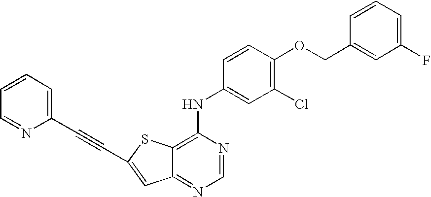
C12=NC=NC(NC3=CC(Cl)=C(OCC4=CC(F)=CC=C4)C=C3)=C1SC(C#CC1=CC=CC=N1)=C2
